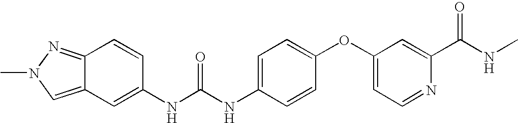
C12=NN(C)C=C1C=C(NC(NC1=CC=C(OC3=CC=NC(C(NC)=O)=C3)C=C1)=O)C=C2
